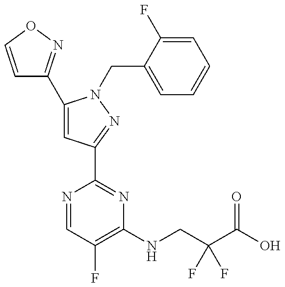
C1=CON=C1C1=CC(C2=NC(NCC(C(=O)O)(F)F)=C(F)C=N2)=NN1CC1=CC=CC=C1F
